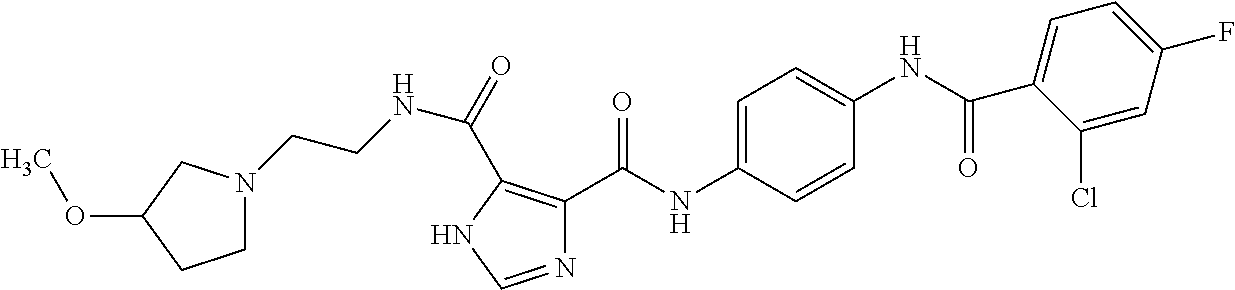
N1=CNC(C(=O)NCCN2CCC(OC)C2)=C1C(NC1=CC=C(NC(C2=CC=C(F)C=C2Cl)=O)C=C1)=O
